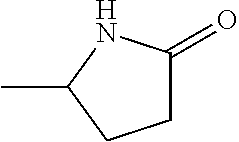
C1(=O)CCC(C)N1
